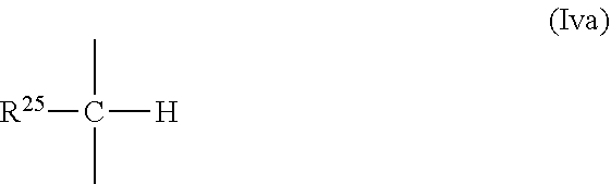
CC(C)([H])[R25]
